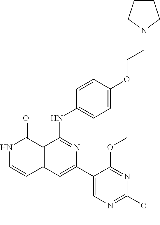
C1=CC(NC2=NC(C3=CN=C(OC)N=C3OC)=CC3=C2C(=O)NC=C3)=CC=C1OCCN1CCCC1
